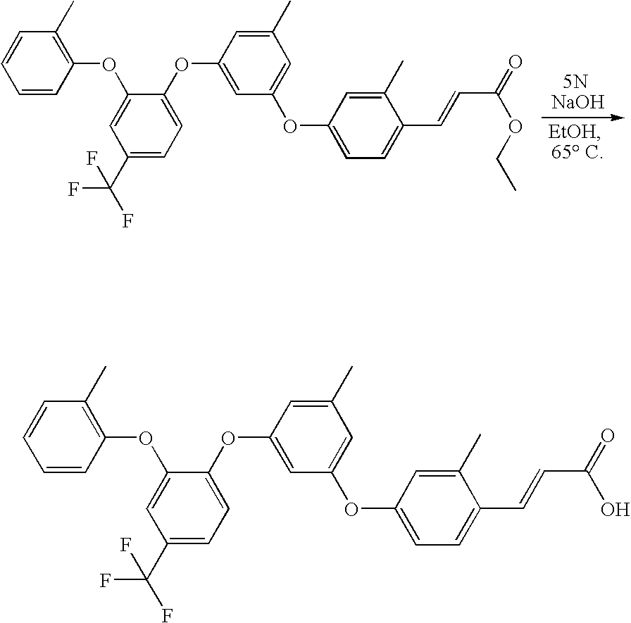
C1=CC=CC(OC2=CC(C(F)(F)F)=CC=C2OC2=CC(OC3=CC=C(C=CC(=O)OCC)C(C)=C3)=CC(C)=C2)=C1C.C1=CC=CC(OC2=CC(C(F)(F)F)=CC=C2OC2=CC(OC3=CC=C(C=CC(=O)O)C(C)=C3)=CC(C)=C2)=C1C
